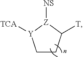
C1CC([T])[Z]([NS])[Y]1[TCA]
